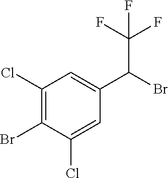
C1(Cl)=C(Br)C(Cl)=CC(C(Br)C(F)(F)F)=C1
